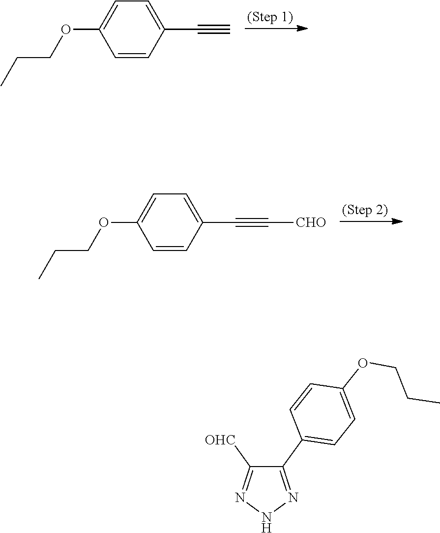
C1=CC(C2=NNN=C2[OHC])=CC=C1OCCC.C1(C#C)=CC=C(OCCC)C=C1.C1(C#C[CHO])=CC=C(OCCC)C=C1
